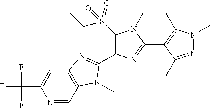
N1=CC2=C(C=C1C(F)(F)F)N=C(C1=C(S(CC)(=O)=O)N(C)C(C3=C(C)N(C)N=C3C)=N1)N2C
